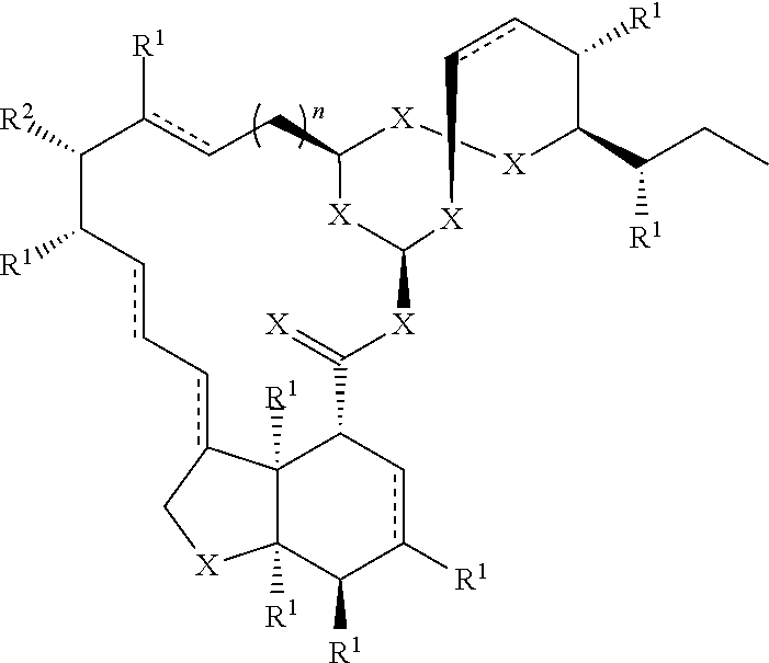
C1([R2])C([R1])cc-cc2C3([R1])C([R1])(C([R1])c([R1])cC3C(=[X])[X]C3[X]C(Ccc1[R1])[X][X]C(C(CC)[R1])C([R1])cc[X]3)[X]C2
